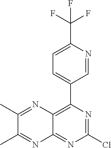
C12=C(C3=CC=C(C(F)(F)F)N=C3)N=C(Cl)N=C1N=C(C)C(C)=N2
